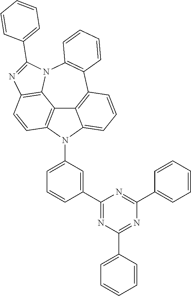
C12=C3C=CC4=C1N(C1=C(C5=C2C(=CC=C5)N3C2=CC=CC(C3=NC(C5=CC=CC=C5)=NC(C5=CC=CC=C5)=N3)=C2)C=CC=C1)C(C1=CC=CC=C1)=N4
